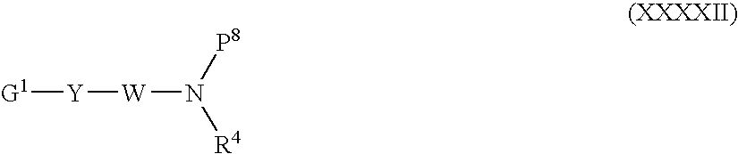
[G1][Y][W]N([R4])[P8]
